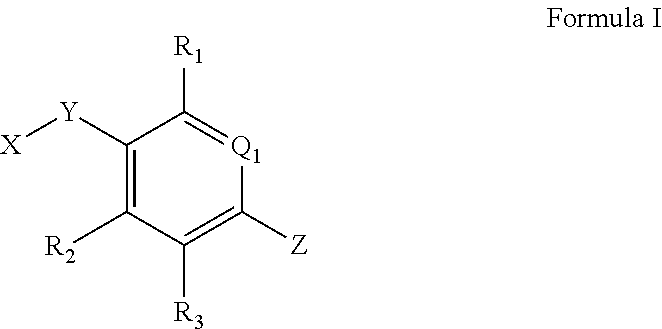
C1([Y][X])=C([R2])C([R3])=C([Z])[Q1]=C1[R1]
